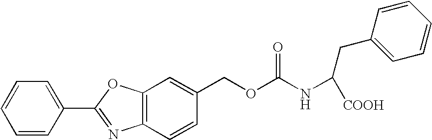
C(OC(NC(CC1=CC=CC=C1)[COOH])=O)C1=CC2=C(C=C1)N=C(C1=CC=CC=C1)O2
